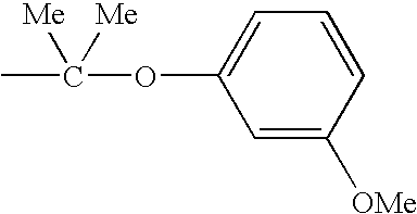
C1=C([OMe])C=CC=C1OC(C)([Me])[Me]
